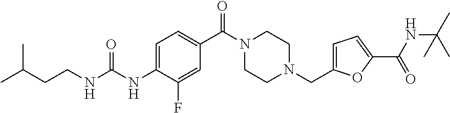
C1(C(N2CCN(CC3=CC=C(C(=O)NC(C)(C)C)O3)CC2)=O)=CC=C(NC(NCCC(C)C)=O)C(F)=C1
